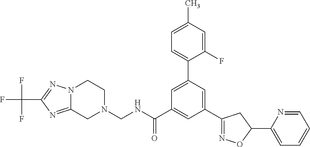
N1(CNC(C2=CC(C3=NOC(C4=CC=CC=N4)C3)=CC(C3=CC=C(C)C=C3F)=C2)=O)CCN2C(=NC(C(F)(F)F)=N2)C1
